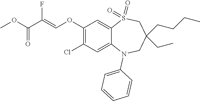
O(C(=O)C(F)=COC1=C(Cl)C=C2C(=C1)S(=O)(=O)CC(CC)(CCCC)CN2C1=CC=CC=C1)C
